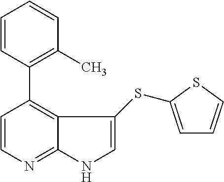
C1=CN=C2C(=C1C1=C(C)C=CC=C1)C(SC1=CC=CS1)=CN2
